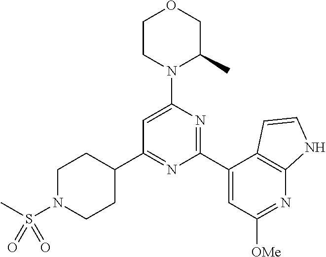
C1(C2=NC(C3=CC([OMe])=NC4=C3C=CN4)=NC(N3C(C)COCC3)=C2)CCN(S(C)(=O)=O)CC1
